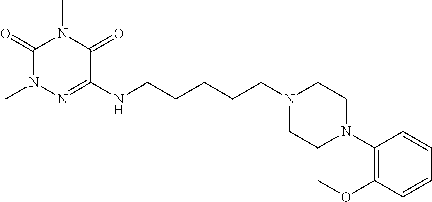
N1(CCCCCNC2=NN(C)C(=O)N(C)C2=O)CCN(C2=C(OC)C=CC=C2)CC1
